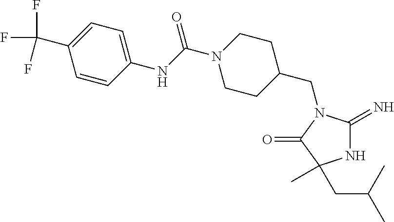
C1C(CN2C(=N)NC(C)(CC(C)C)C2=O)CCN(C(NC2=CC=C(C(F)(F)F)C=C2)=O)C1
